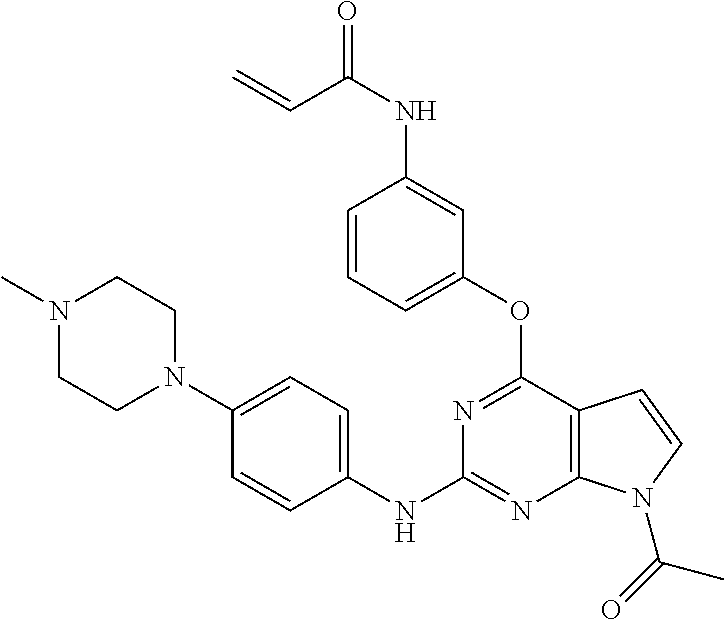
N1(C)CCN(C2=CC=C(NC3=NC4=C(C(OC5=CC=CC(NC(=O)C=C)=C5)=N3)C=CN4C(=O)C)C=C2)CC1
